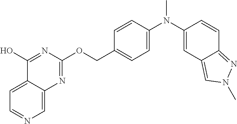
C1=C2C(=CN=C1)N=C(OCC1=CC=C(N(C3=CC4=CN(C)N=C4C=C3)C)C=C1)N=C2O
